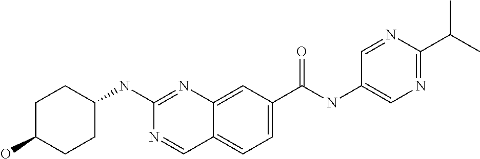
C1(O)CCC(NC2=NC3=CC(C(NC4=CN=C(C(C)C)N=C4)=O)=CC=C3C=N2)CC1
